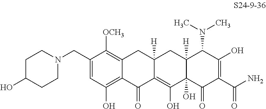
C1=C(CN2CCC(O)CC2)C([OCH3])=C2C(=C1O)C(=O)C1=C(O)C3(O)C([H])(CC1([H])C2)C(N(C)C)C(O)=C(C(N)=O)C3=O
